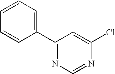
C1=CC=C(C2=NC=NC(Cl)=C2)C=C1
